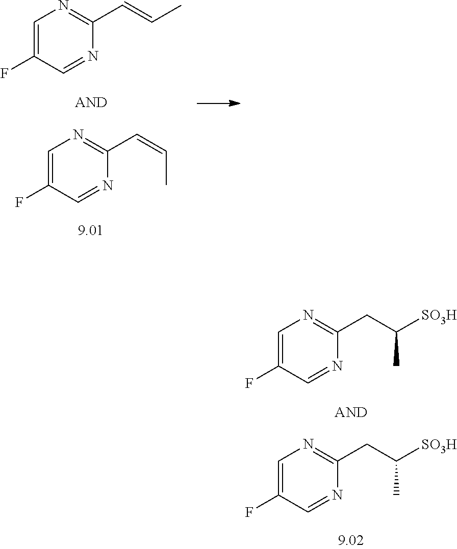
C1=C(F)C=NC(CC(C)[SO3H])=N1.C1=C(F)C=NC(CC([SO3H])C)=N1.C1=C(F)C=NC(C=CC)=N1.C1=C(F)C=NC(C=CC)=N1
